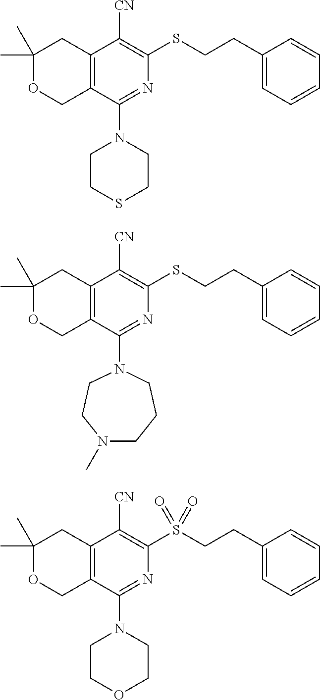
C1(C)(C)OCC2=C(C1)C([CN])=C(SCCC1=CC=CC=C1)N=C2N1CCSCC1.C1(C)(C)OCC2=C(C1)C([CN])=C(SCCC1=CC=CC=C1)N=C2N1CCN(C)CCC1.C1(C)(C)OCC2=C(C1)C([CN])=C(S(CCC1=CC=CC=C1)(=O)=O)N=C2N1CCOCC1
